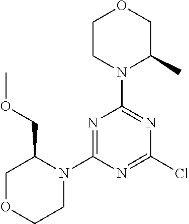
N1=C(N2C(COC)COCC2)N=C(Cl)N=C1N1C(C)COCC1
